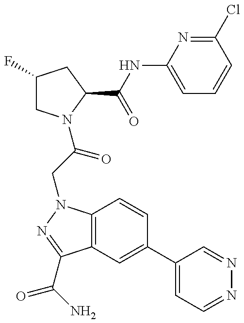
C1(F)CN(C(CN2C3=C(C(C(N)=O)=N2)C=C(C2=CC=NN=C2)C=C3)=O)C(C(=O)NC2=CC=CC(Cl)=N2)C1
